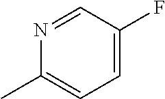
C1=NC(C)=CC=C1F
